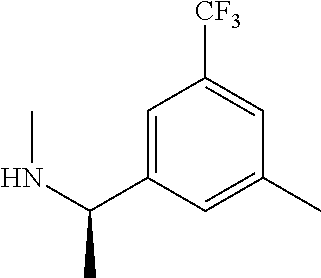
C1([CF3])=CC(C)=CC(C(NC)C)=C1
